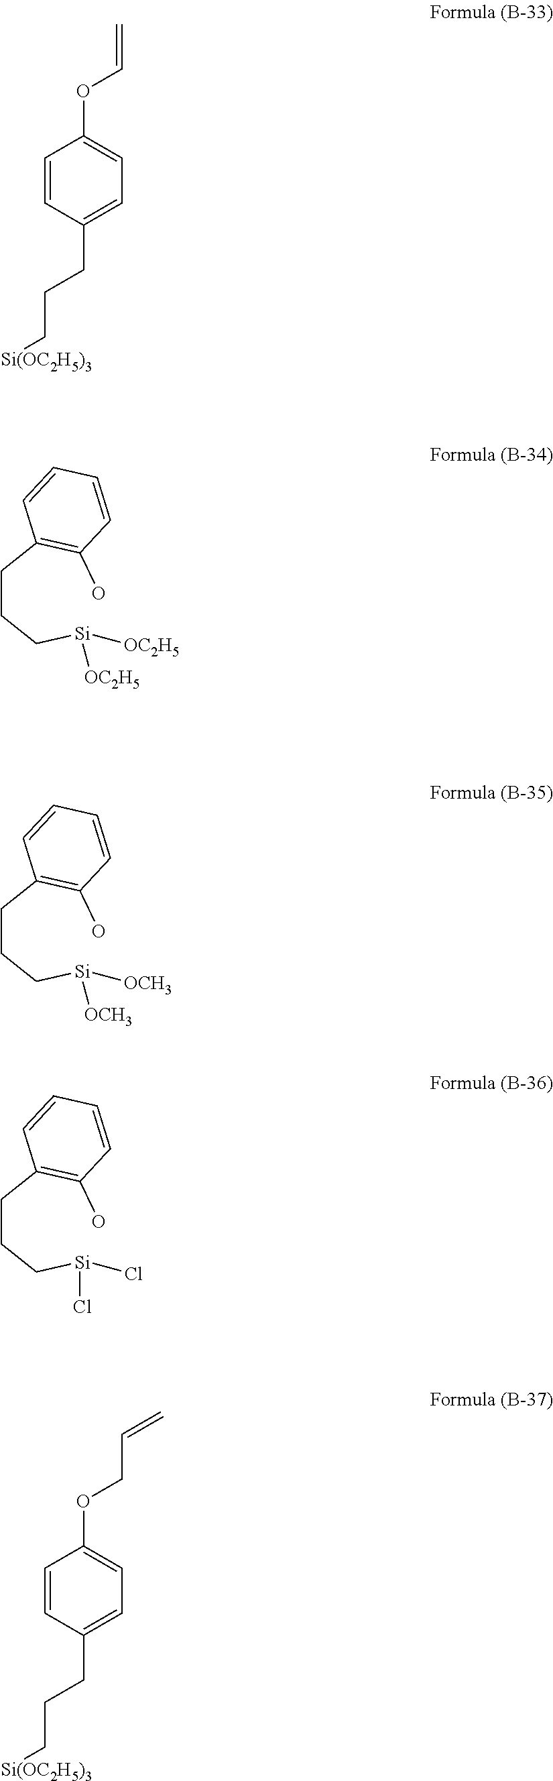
C(CC1=CC=C(OC=C)C=C1)C[Si(OC2H5)3].C(CC[Si]([OC2H5])[OC2H5])C1=C(O)C=CC=C1.C(CC[Si]([OCH3])[OCH3])C1=C(O)C=CC=C1.C(CC[Si](Cl)Cl)C1=C(O)C=CC=C1.C(CC1=CC=C(OCC=C)C=C1)C[Si(OC2H5)3]
